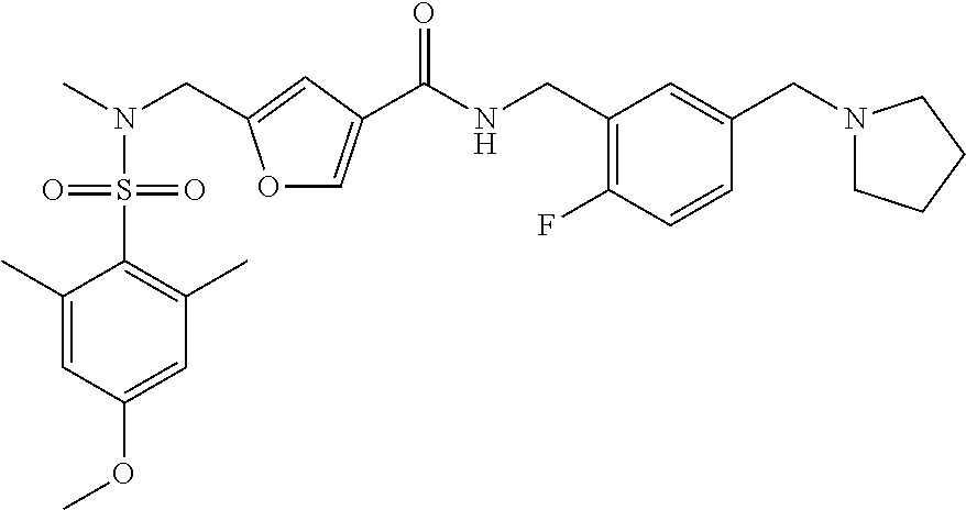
C1=C(C)C(S(=O)(=O)N(C)CC2=CC(C(NCC3=C(F)C=CC(CN4CCCC4)=C3)=O)=CO2)=C(C)C=C1OC
